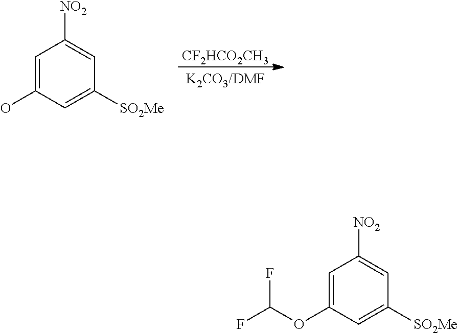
[CF2HCO2CH3].C1=C(O)C=C([SO2Me])C=C1[NO2].C1=C(OC(F)F)C=C([SO2Me])C=C1[NO2]
